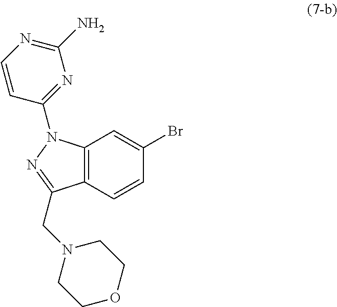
C12=C(C=CC(Br)=C1)C(CN1CCOCC1)=NN2C1=NC(N)=NC=C1
